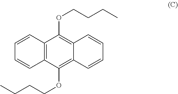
C12=C(C(OCCCC)=C3C(=C1OCCCC)C=CC=C3)C=CC=C2
